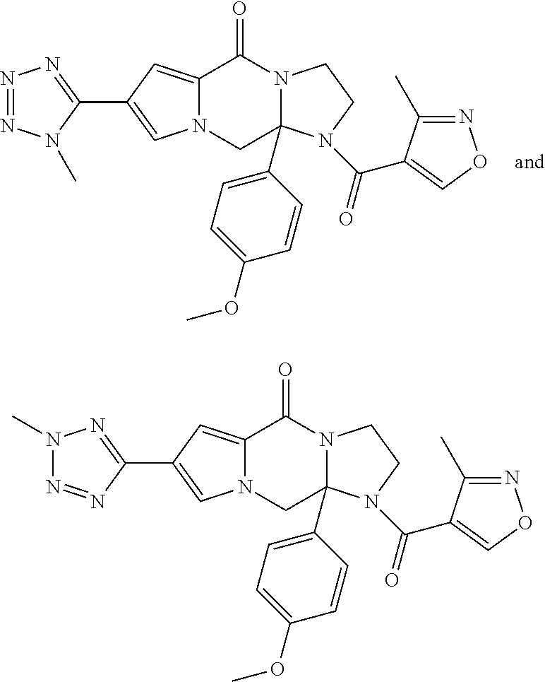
C12=CC(C3=NN=NN3C)=CN1CC1(C3=CC=C(OC)C=C3)N(C2=O)CCN1C(=O)C1=CON=C1C.C12=CC(C3=NN(C)N=N3)=CN1CC1(C3=CC=C(OC)C=C3)N(C2=O)CCN1C(=O)C1=CON=C1C
